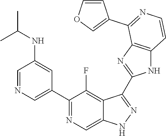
C1=NC=C(C2=NC=C3C(=C2F)C(C2=NC4=C(N2)C=CN=C4C2=COC=C2)=NN3)C=C1NC(C)C
